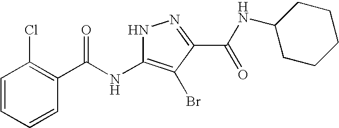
C1=CC=CC(C(NC2=C(Br)C(C(=O)NC3CCCCC3)=NN2)=O)=C1Cl
